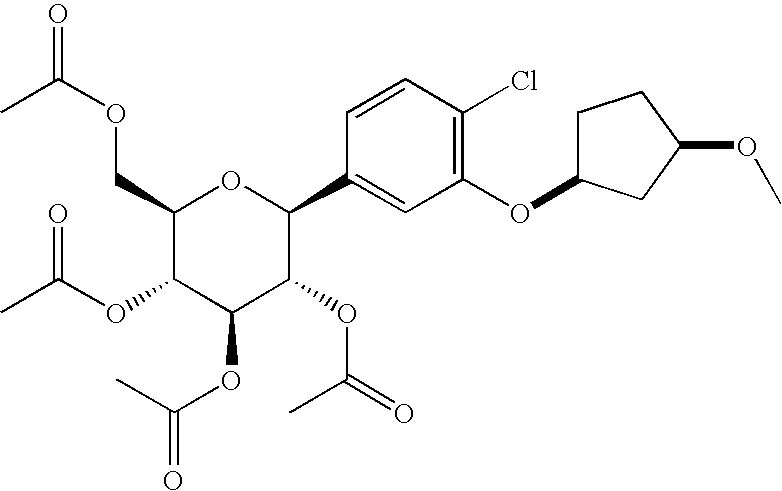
C1(COC(=O)C)C(OC(C)=O)C(OC(=O)C)C(OC(=O)C)C(C2=CC(OC3CCC(OC)C3)=C(Cl)C=C2)O1
